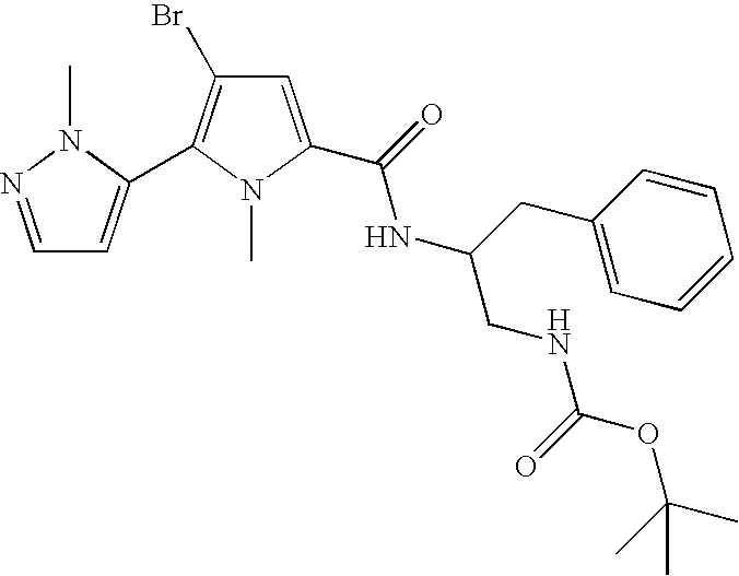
C1=C(C(=O)NC(CC2=CC=CC=C2)CNC(OC(C)(C)C)=O)N(C)C(C2=CC=NN2C)=C1Br
